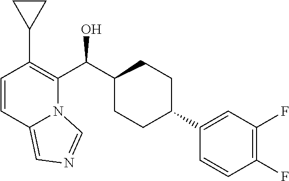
C1=CC2=CN=CN2C(C(C2CCC(C3=CC(F)=C(F)C=C3)CC2)O)=C1C1CC1
